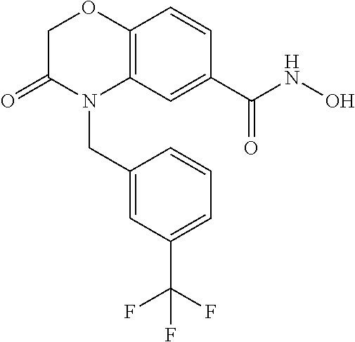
C1C(=O)N(CC2=CC(C(F)(F)F)=CC=C2)C2=C(O1)C=CC(C(NO)=O)=C2
